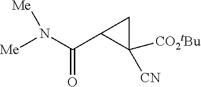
[Me]N(C(=O)C1C([CN])([CO2tBu])C1)[Me]
